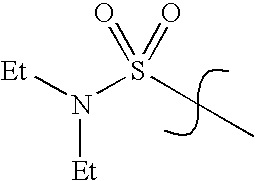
[Et]N(S(CC)(=O)=O)[Et]
